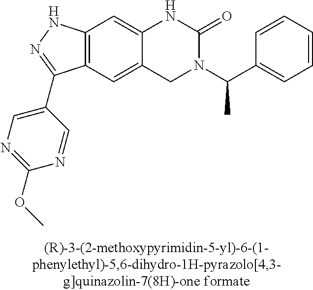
C12=C(C=C3C(=C1)NC(=O)N(C(C1=CC=CC=C1)C)C3)C(C1=CN=C(OC)N=C1)=NN2
